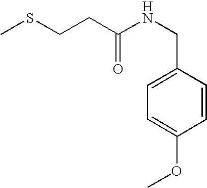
CSCCC(NCC1=CC=C(OC)C=C1)=O
